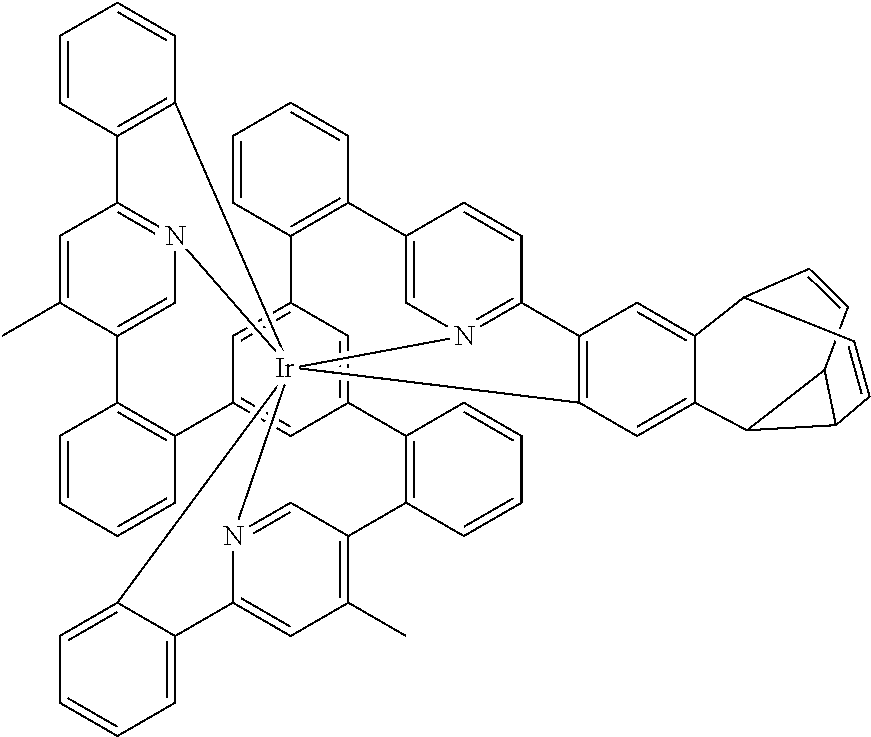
C1=CC2=C(C=C1)[Ir]1345N6=C2C=C(C)C(=C6)C2=C(C=CC=C2)C2=CC(=CC(=C2)C2=C(C=CC=C2)C2=CN1=C(C=C2)C1=C3C=C2C(=C1)C1C=CC3C(C=C1)C23)C1=C(C=CC=C1)C1=C(C)C=C(N4=C1)C1=CC=CC=C15
